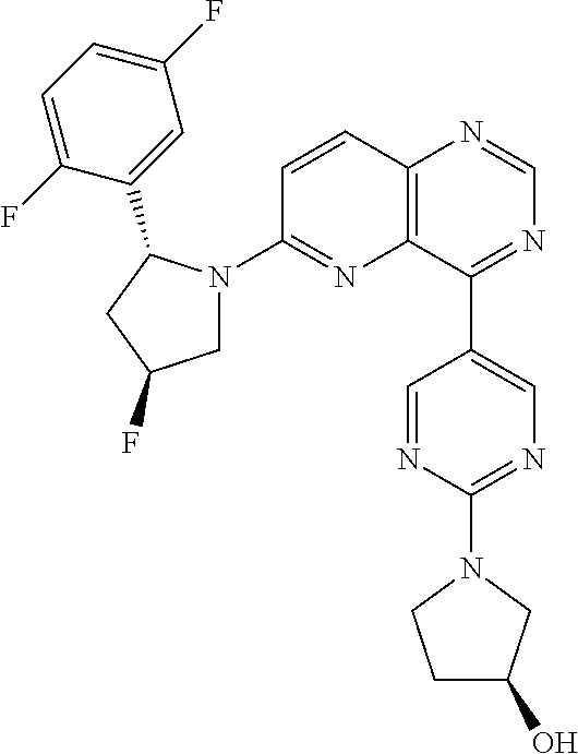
C12=C(C(C3=CN=C(N4CC(O)CC4)N=C3)=NC=N1)N=C(N1CC(F)CC1C1=CC(F)=CC=C1F)C=C2
